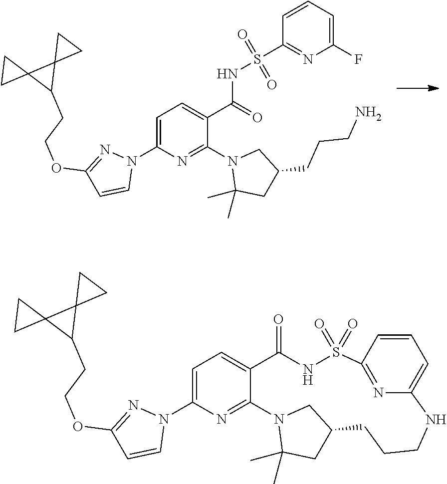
C1=C(N2N=C(OCCC3C4(C35CC5)CC4)C=C2)N=C(N2C(C)(C)CC(CCCN)C2)C(C(=O)NS(C2=NC(F)=CC=C2)(=O)=O)=C1.C1=C(N2N=C(OCCC3C4(C35CC5)CC4)C=C2)N=C2C(=C1)C(=O)NS(=O)(=O)C1=NC(=CC=C1)NCCCC1CC(C)(C)N2C1
